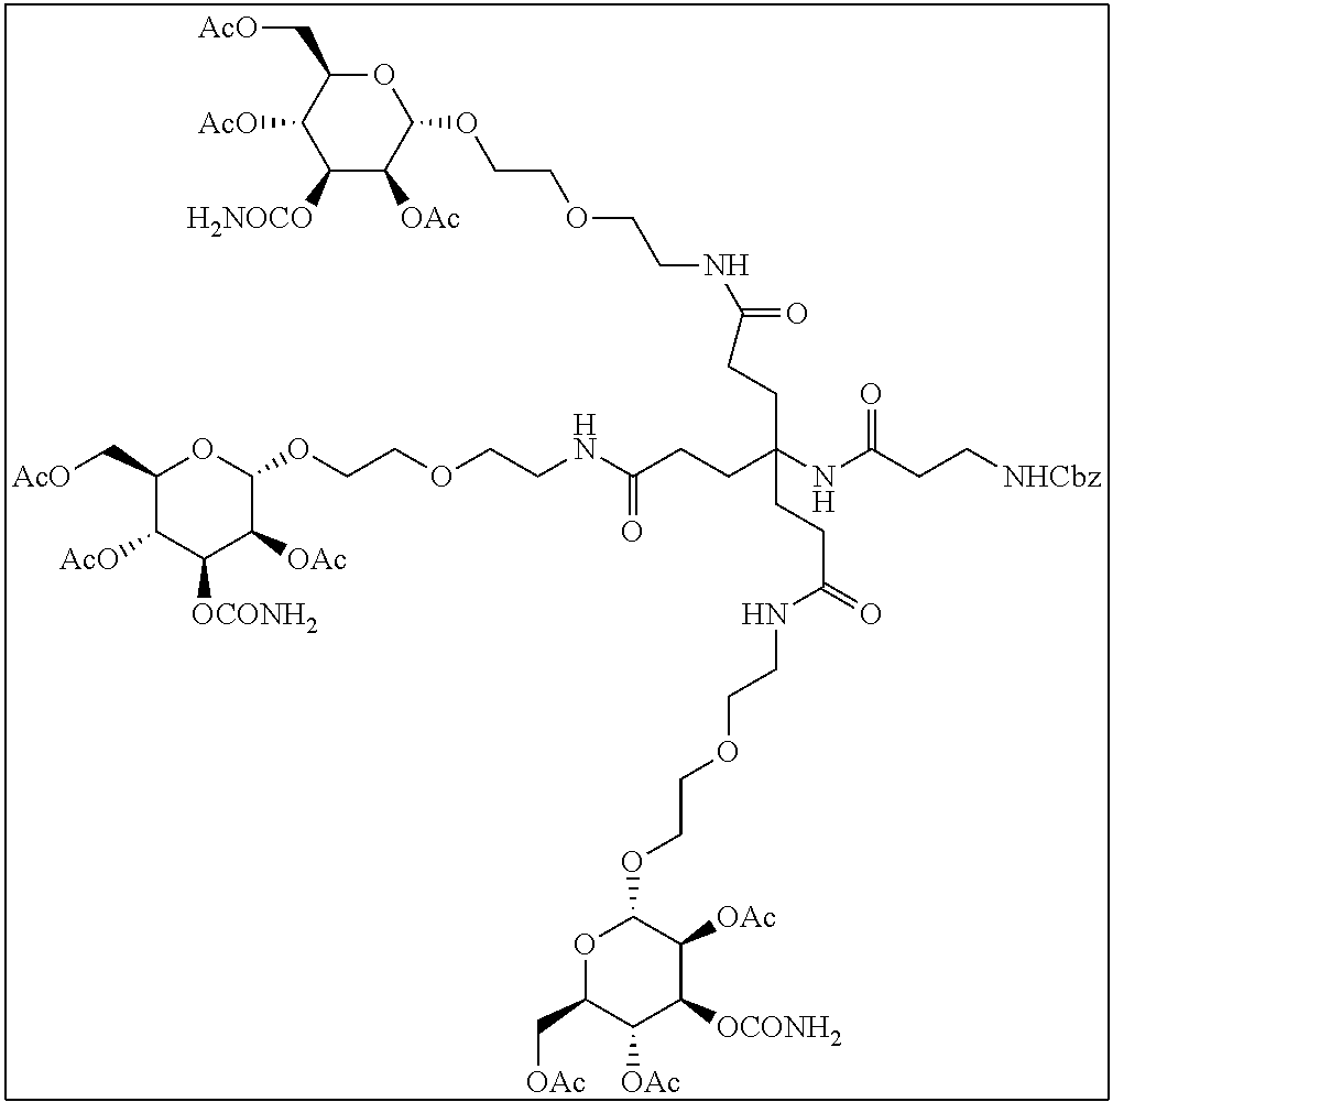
C1(C[AcO])C([AcO])C([OCONH2])C([OAc])C(OCCOCCNC(CCC(CCC(=O)NCCOCCOC2C([OAc])C([H2NOCO])C([AcO])C(C[AcO])O2)(CCC(NCCOCCOC2C([OAc])C([OCONH2])C([OAc])C(C[OAc])O2)=O)NC(CC[NHCbz])=O)=O)O1
